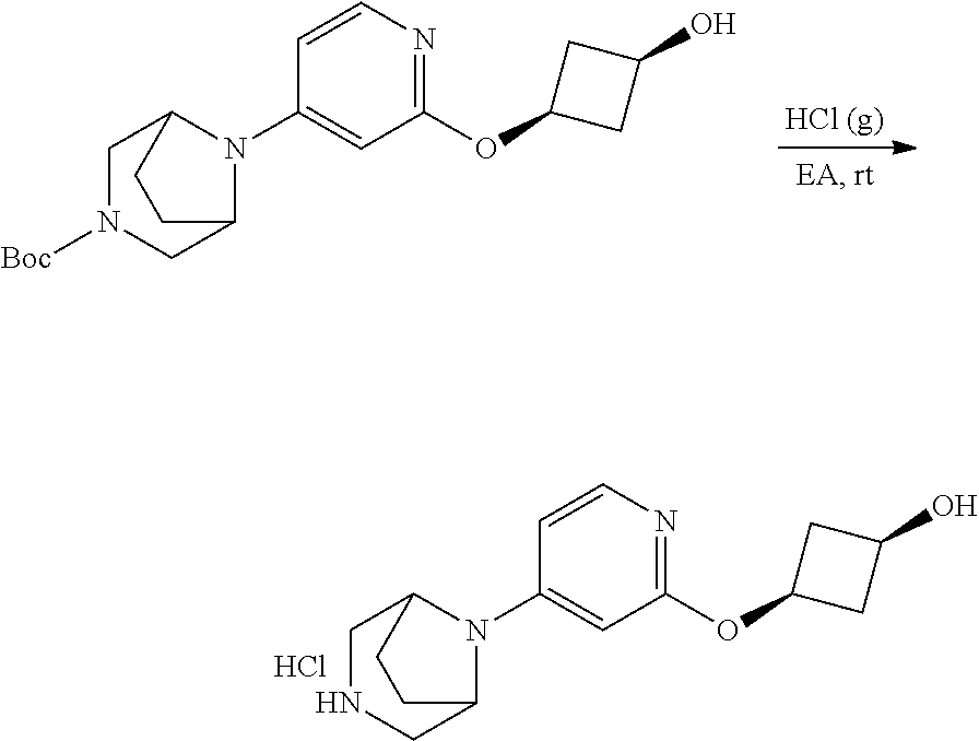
C1=CN=C(OC2CC(O)C2)C=C1N1C2CN([Boc])CC1CC2.C1=CN=C(OC2CC(O)C2)C=C1N1C2CNCC1CC2.Cl
